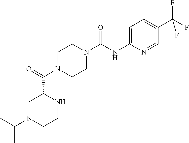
C1N(C(C2CN(C(C)C)CCN2)=O)CCN(C(NC2=CC=C(C(F)(F)F)C=N2)=O)C1
